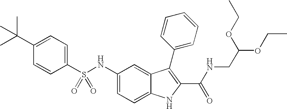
C1(C(C)(C)C)=CC=C(S(NC2=CC=C3C(=C2)C(C2=CC=CC=C2)=C(C(NCC(OCC)OCC)=O)N3)(=O)=O)C=C1
